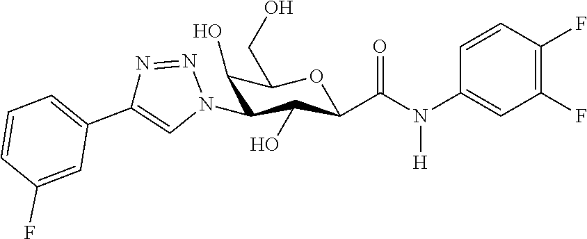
C1=CC(N(C(=O)C2C(O)C(N3N=NC(C4=CC=CC(F)=C4)=C3)C(O)C(CO)O2)[H])=CC(F)=C1F
